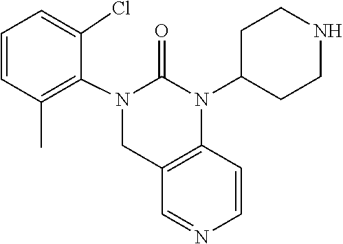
N1=CC2=C(C=C1)N(C1CCNCC1)C(=O)N(C1=C(C)C=CC=C1Cl)C2
